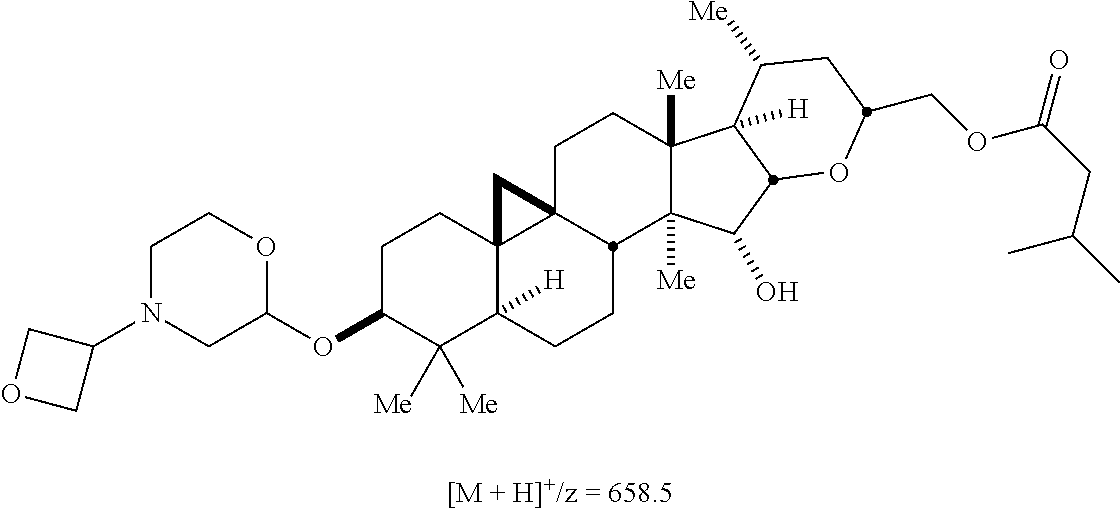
C1C(OC2OCCN(C3COC3)C2)C([Me])([Me])C2([H])C3(C1)C1(CCC4([Me])C([Me])(C(O)C5C4([H])C([Me])CC(COC(CC(C)C)=O)O5)C1CC2)C3
